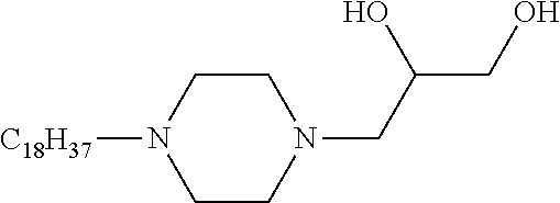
C1CN(CC(CO)O)CCN1[C18H37]
